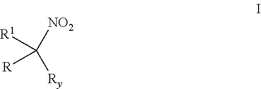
[R1]C([R])([Ry])[NO2]
